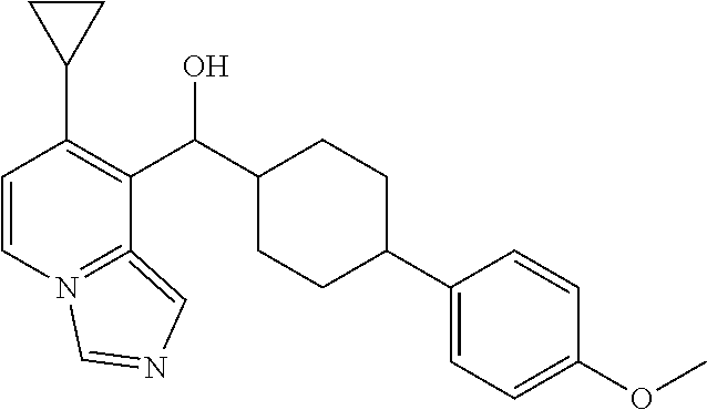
C1(C(C2=C(C3CC3)C=CN3=C2=CN=C3)O)CCC(C2=CC=C(OC)C=C2)CC1
